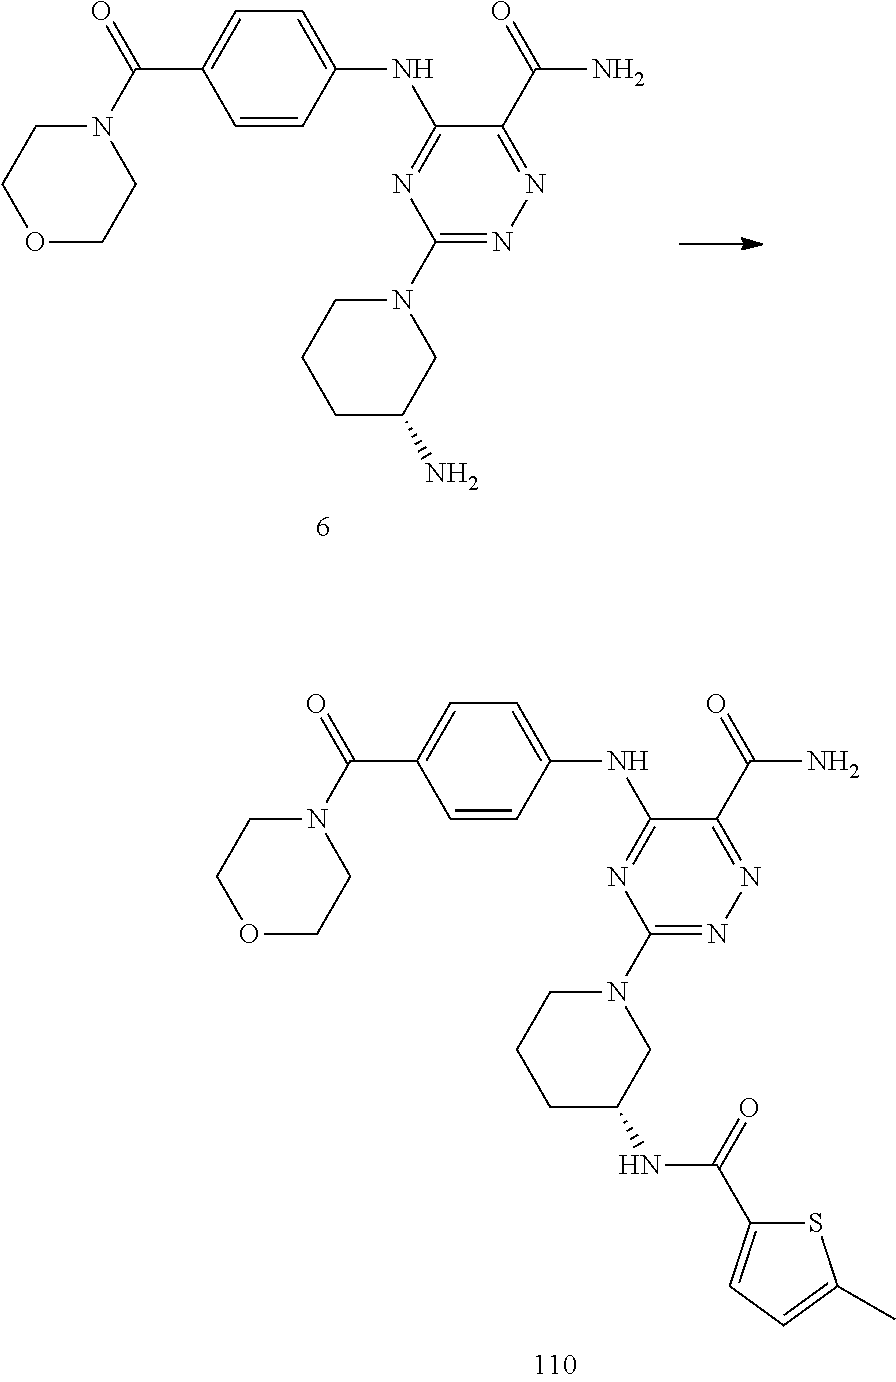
N(C1=NC(N2CCCC(N)C2)=NN=C1C(=O)N)C1=CC=C(C(N2CCOCC2)=O)C=C1.N(C1=NC(N2CCCC(NC(C3=CC=C(C)S3)=O)C2)=NN=C1C(=O)N)C1=CC=C(C(N2CCOCC2)=O)C=C1
